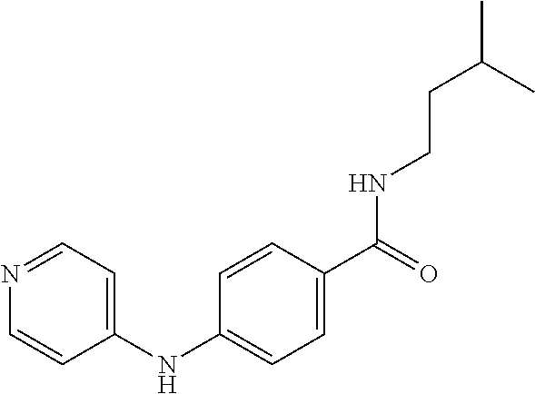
C1(NC2=CC=C(C(=O)NCCC(C)C)C=C2)=CC=NC=C1
